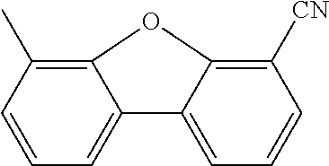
C1=CC=C2C(=C1C)OC1=C([CN])C=CC=C21
